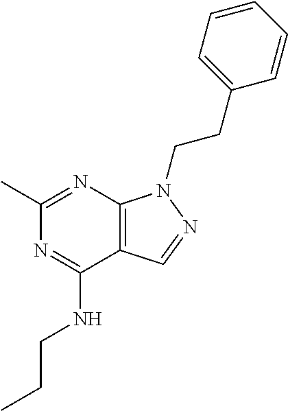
C1(C)=NC2=C(C(NCCC)=N1)C=NN2CCC1=CC=CC=C1
